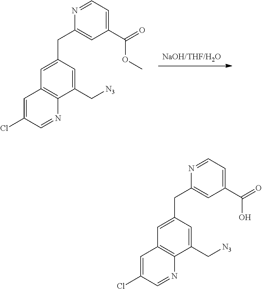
[NaOH/THF/H2O].C(C1=CC2=C(N=CC(Cl)=C2)C(C[N3])=C1)C1=CC(C(=O)OC)=CC=N1.C(C1=CC2=C(N=CC(Cl)=C2)C(C[N3])=C1)C1=CC(C(=O)O)=CC=N1
